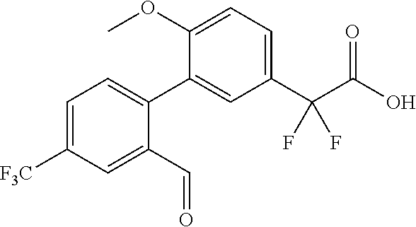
C1=C(OC)C(C2=CC=C([F3C])C=C2C=O)=CC(C(C(O)=O)(F)F)=C1
